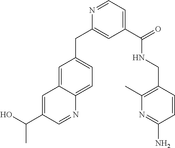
C1(C(=O)NCC2=C(C)N=C(N)C=C2)=CC=NC(CC2=CC=C3C(=C2)C=C(C(C)O)C=N3)=C1
